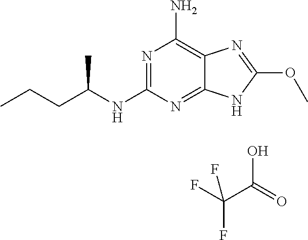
N1=C(NC(CCC)C)N=C2C(=C1N)N=C(OC)N2.FC(C(=O)O)(F)F
